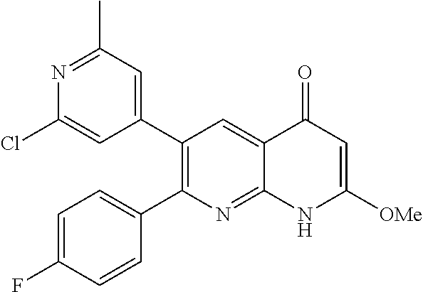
N1=C(C)C=C(C2=C(C3=CC=C(F)C=C3)N=C3C(=C2)C(=O)C=C([OMe])N3)C=C1Cl
